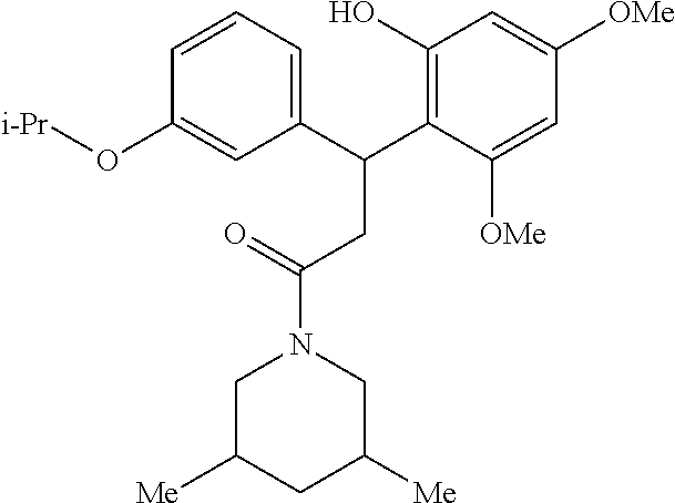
C1C([Me])CC([Me])CN1C(=O)CC(C1=C(O)C=C([OMe])C=C1[OMe])C1=CC=CC(O[i-Pr])=C1
